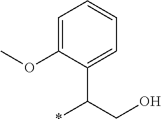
C1=C(OC)C(C(CO)*)=CC=C1
